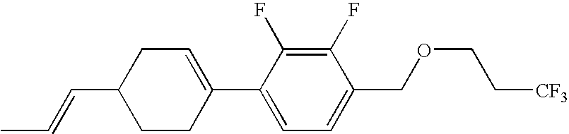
C1(F)=C(F)C(C2=CCC(C=CC)CC2)=CC=C1COCC[CF3]
